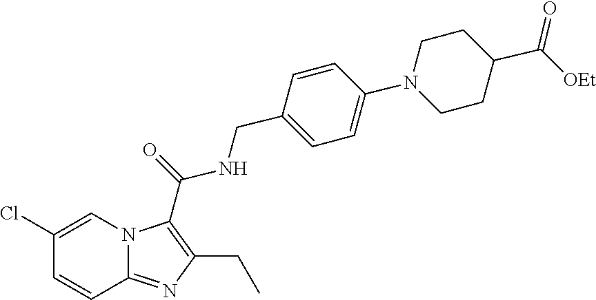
N12C(=NC(CC)=C1C(=O)NCC1=CC=C(N3CCC(C(=O)[OEt])CC3)C=C1)C=CC(Cl)=C2
